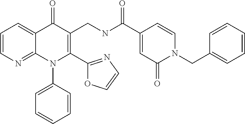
C1=CN=C2C(=C1)C(=O)C(CNC(C1=CC(=O)N(CC3=CC=CC=C3)C=C1)=O)=C(C1=NC=CO1)N2C1=CC=CC=C1
